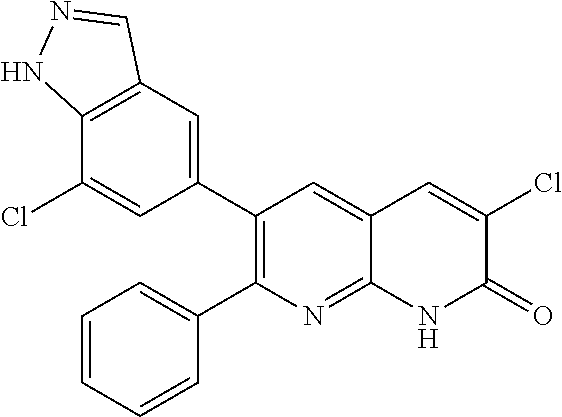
C12=C(C=C(C3=C(C4=CC=CC=C4)N=C4C(=C3)C=C(Cl)C(=O)N4)C=C1Cl)C=NN2
